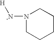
N1([-N][H])CCCCC1
